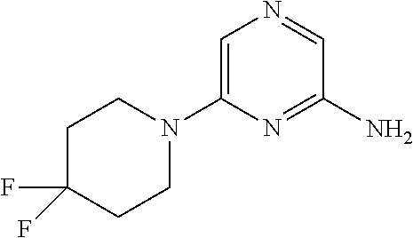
C1=C(N2CCC(F)(F)CC2)N=C(N)C=N1
